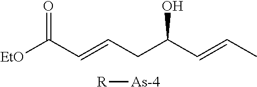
[EtO]C(C=CCC(C=CC)O)=O.[R][As-4]
